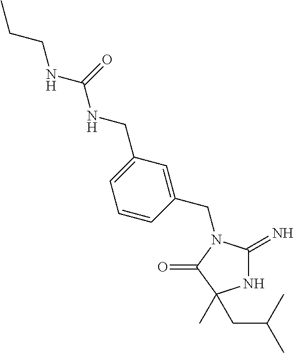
N1C(=N)N(CC2=CC(CNC(NCCC)=O)=CC=C2)C(=O)C1(CC(C)C)C
